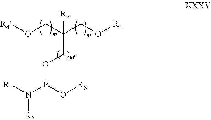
O(CC(CO[R4])(CO[R4])[R7])P(N([R1])[R2])O[R3]
